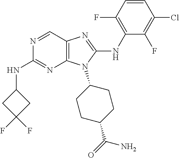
N1=CC2=C(N=C1NC1CC(F)(F)C1)N(C1CCC(C(=O)N)CC1)C(NC1=C(F)C=CC(Cl)=C1F)=N2
